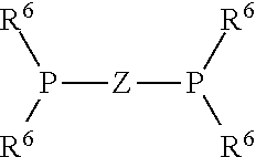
P([Z]P([R6])[R6])([R6])[R6]
